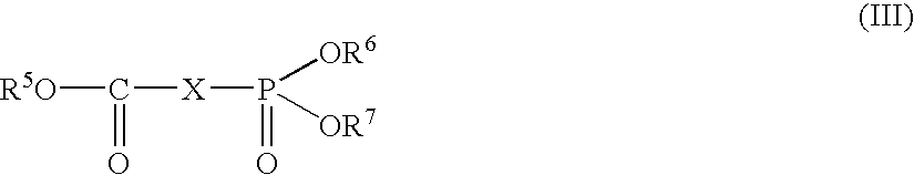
[R5O]C(=O)[X]P(=O)([OR6])[OR7]
